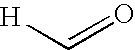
[H]C=O
